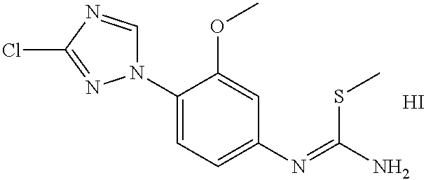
N1(C2=CC=C(N=C(N)SC)C=C2OC)C=NC(Cl)=N1.I
